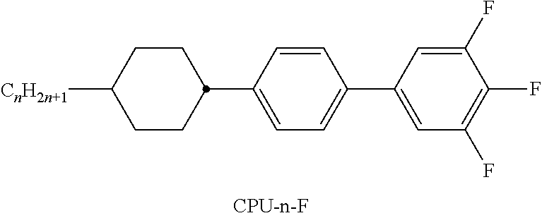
C1=C(C2=CC=C(C3CCC([CnH2n+1])CC3)C=C2)C=C(F)C(F)=C1F
